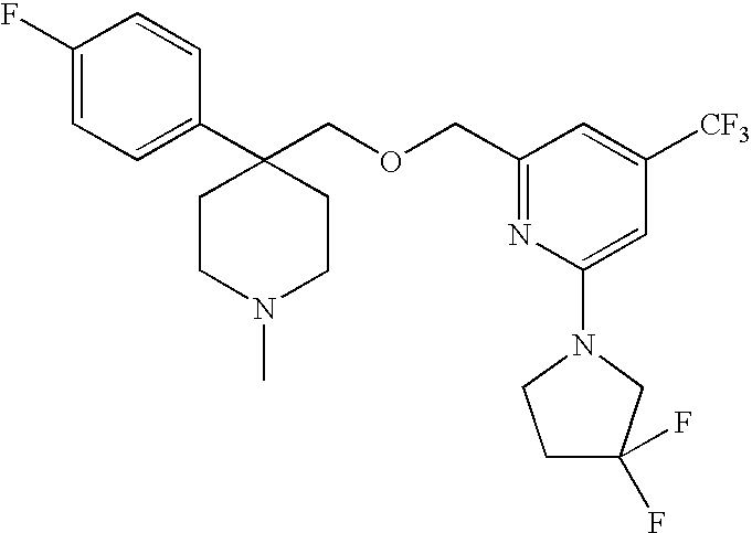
C1(F)=CC=C(C2(COCC3=NC(N4CCC(F)(F)C4)=CC([CF3])=C3)CCN(C)CC2)C=C1
